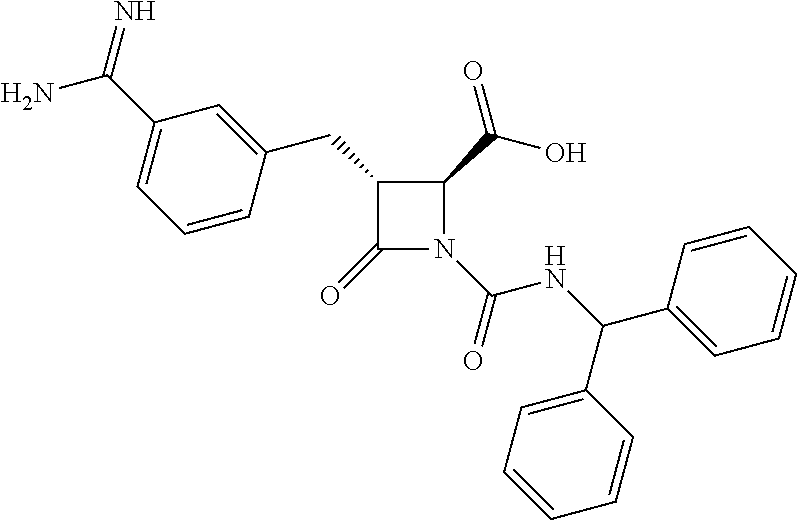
C1(CC2=CC(C(=N)N)=CC=C2)C(=O)N(C(=O)NC(C2=CC=CC=C2)C2=CC=CC=C2)C1C(O)=O
